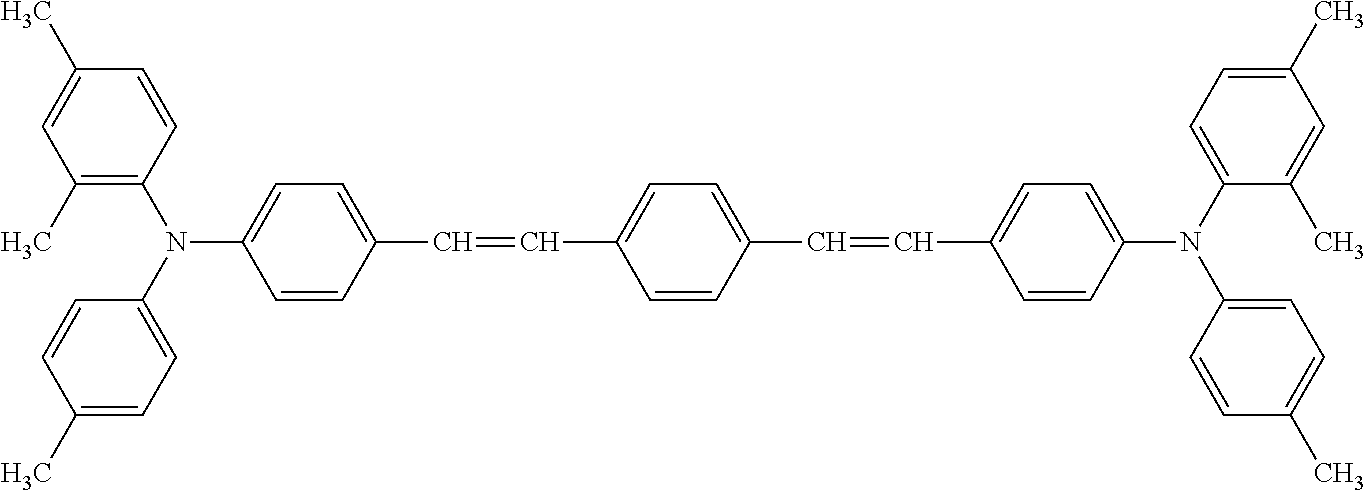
C1=CC(C=CC2=CC=C(C=CC3=CC=C(N(C4=CC=C(C)C=C4C)C4=CC=C(C)C=C4)C=C3)C=C2)=CC=C1N(C1=CC=C(C)C=C1)C1=C(C)C=C(C)C=C1
